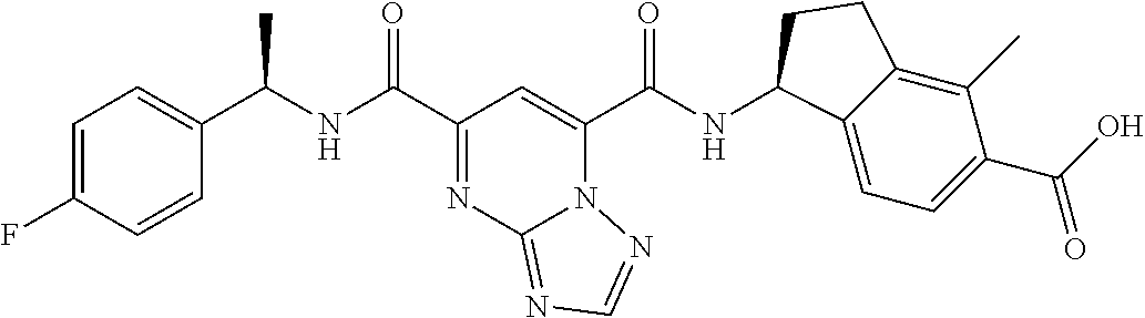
C(NC(C1=NC2=NC=NN2C(C(NC2C3=CC=C(C(O)=O)C(C)=C3CC2)=O)=C1)=O)(C1=CC=C(F)C=C1)C
